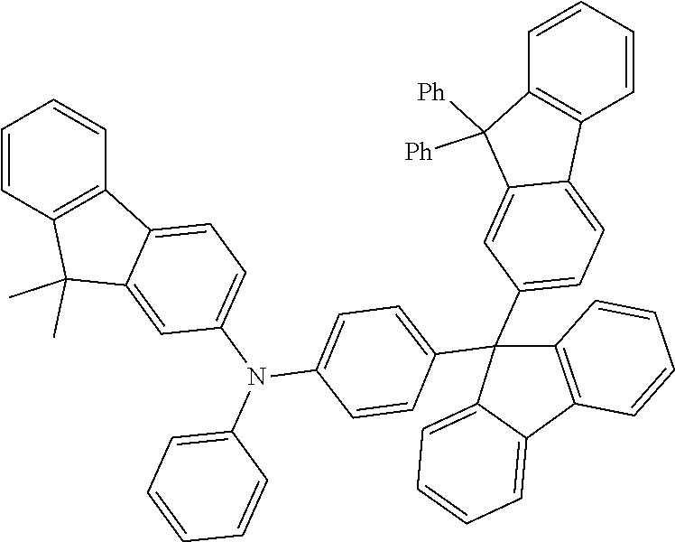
C1=CC2=C(C=C1)C1=CC=C(N(C3=CC=CC=C3)C3=CC=C(C4(C5=CC=C6C7=C(C=CC=C7)C([Ph])([Ph])C6=C5)C5=CC=CC=C5C5=C4C=CC=C5)C=C3)C=C1C2(C)C
